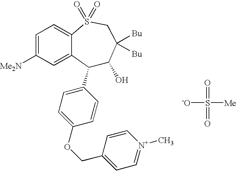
C1(C2=CC=C(OCC3=CC=[N+](C)C=C3)C=C2)C(O)C([Bu])([Bu])CS(=O)(=O)C2=CC=C([Me2N])C=C12.[-O]S(=O)([Me])=O
